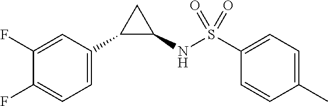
C1(NS(C2=CC=C(C)C=C2)(=O)=O)CC1C1=CC=C(F)C(F)=C1
